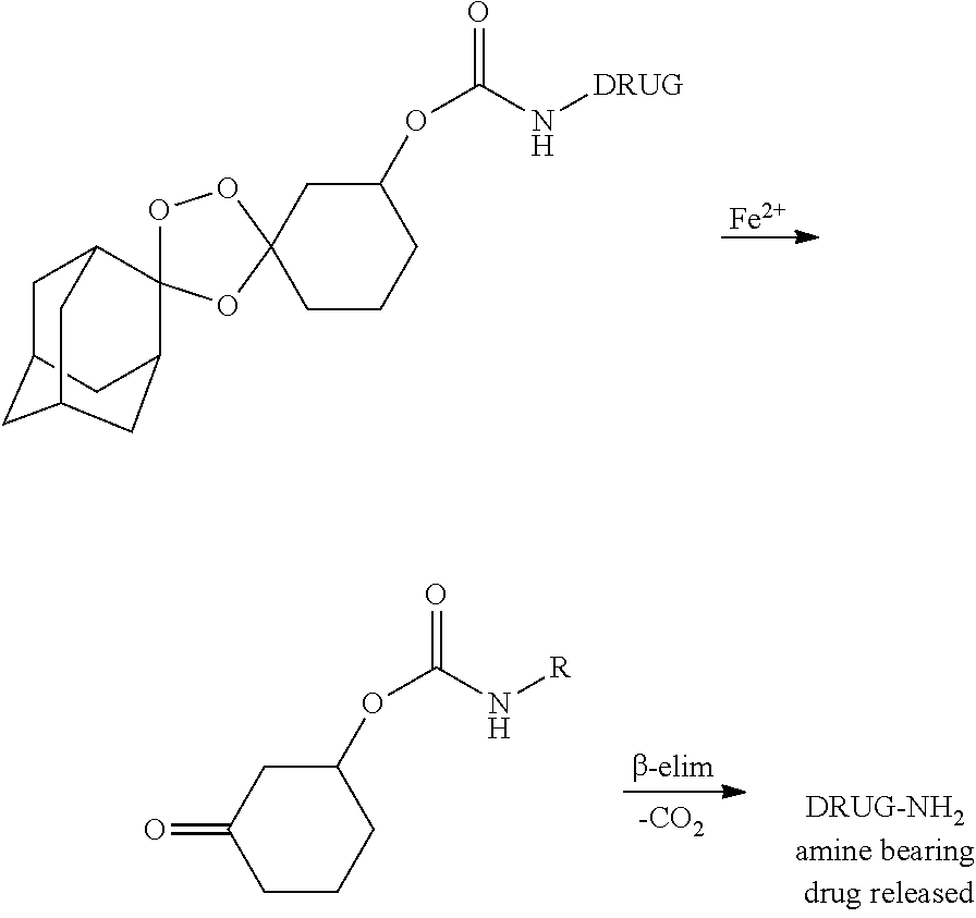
[Fe].C1CCC(OC(N[DRUG])=O)CC12OOC1(O2)C2CC3CC1CC(C3)C2.C1CCC(OC(N[R])=O)CC1=O
